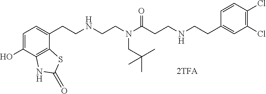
C1=C(O)C2=C(C(CCNCCN(C(CCNCCC3=CC(Cl)=C(Cl)C=C3)=O)CC(C)(C)C)=C1)SC(=O)N2
